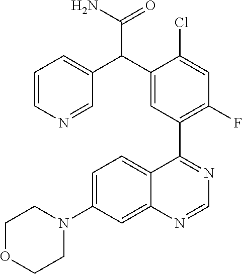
C12=CC(N3CCOCC3)=CC=C1C(C1=C(F)C=C(Cl)C(C(C3=CC=CN=C3)C(N)=O)=C1)=NC=N2
